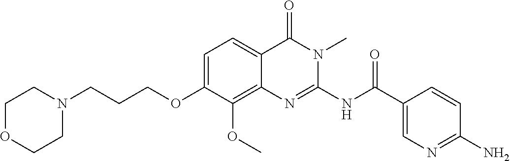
N(C(C1=CN=C(N)C=C1)=O)C1=NC2=C(OC)C(OCCCN3CCOCC3)=CC=C2C(=O)N1C
